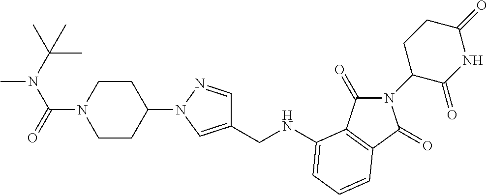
C1(CNC2=CC=CC3=C2C(=O)N(C2C(=O)NC(=O)CC2)C3=O)=CN(C2CCN(C(=O)N(C(C)(C)C)C)CC2)N=C1
